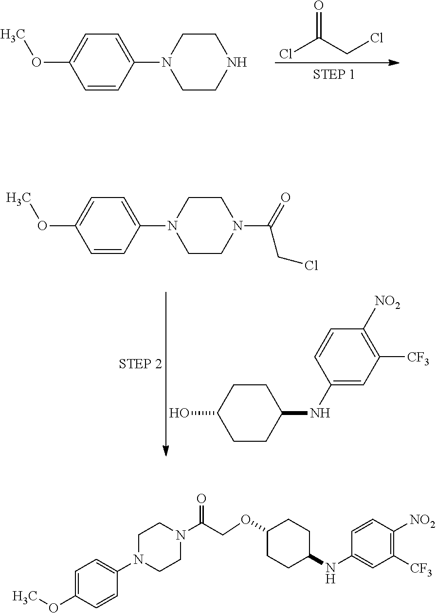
ClC(CCl)=O.C1=CC(N2CCNCC2)=CC=C1OC.C1=CC(N2CCN(C(=O)CCl)CC2)=CC=C1OC.C1CC(NC2=CC([CF3])=C([NO2])C=C2)CCC1O.C1([CF3])=C([NO2])C=CC(NC2CCC(OCC(N3CCN(C4=CC=C(OC)C=C4)CC3)=O)CC2)=C1
